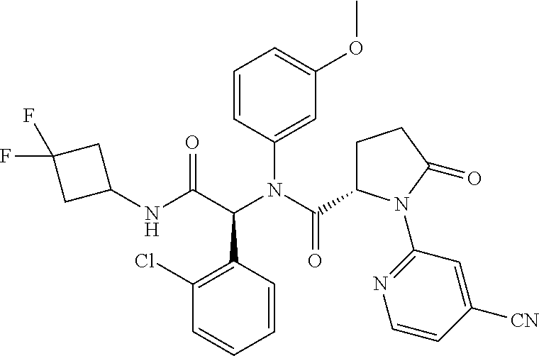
C1(NC(C(N(C(=O)C2CCC(=O)N2C2=NC=CC([CN])=C2)C2=CC(OC)=CC=C2)C2=C(Cl)C=CC=C2)=O)CC(F)(F)C1
